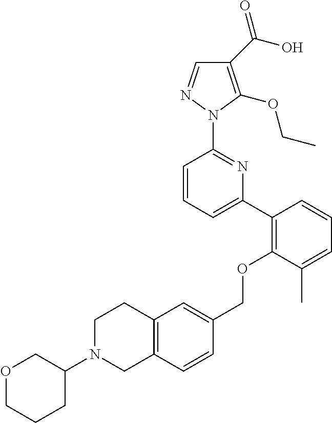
C1(C(O)=O)=C(OCC)N(C2=NC(C3=C(OCC4=CC5=C(C=C4)CN(C4COCCC4)CC5)C(C)=CC=C3)=CC=C2)N=C1
